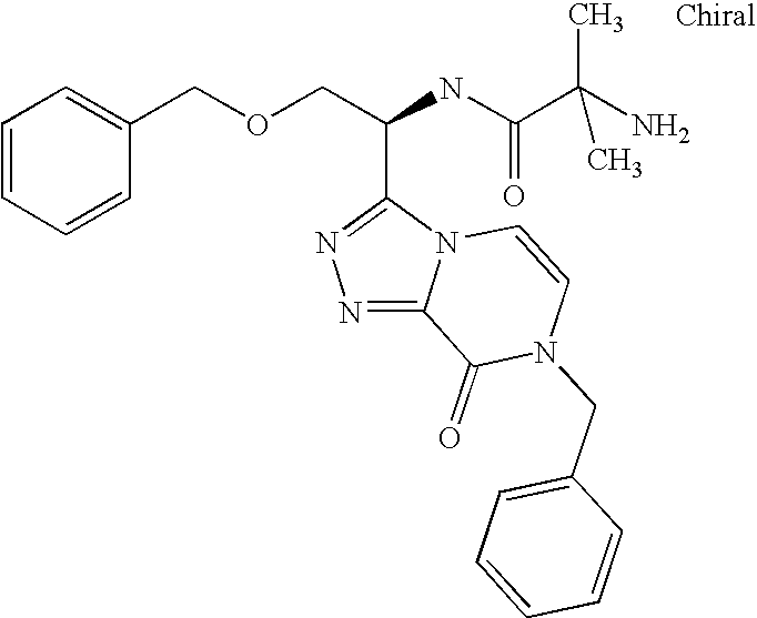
C1=CC=CC(COCC(NC(C(N)(C)C)=O)C2=NN=C3N2C=CN(CC2=CC=CC=C2)C3=O)=C1
